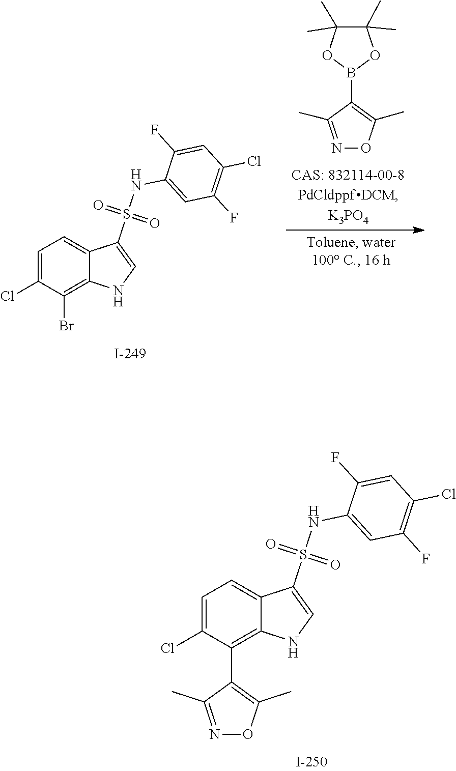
B1(C2=C(C)ON=C2C)OC(C)(C)C(C)(C)O1.S(=O)(NC1=CC(F)=C(Cl)C=C1F)(C1=CNC2=C(Br)C(Cl)=CC=C12)=O.O1C(C)=C(C2=C3C(=CC=C2Cl)C(S(=O)(NC2=CC(F)=C(Cl)C=C2F)=O)=CN3)C(C)=N1
